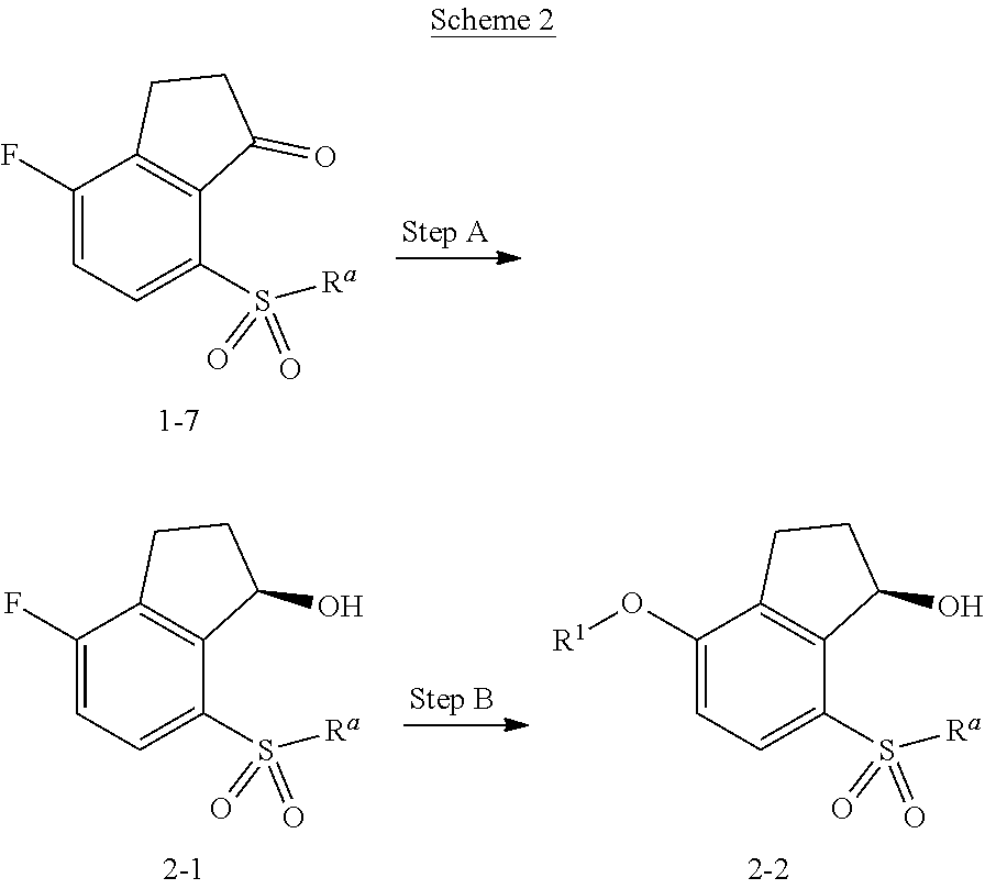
C1(F)=CC=C(S([Ra])(=O)=O)C2=C1CCC2=O.C1(F)=CC=C(S([Ra])(=O)=O)C2=C1CCC2O.C1(O[R1])=CC=C(S([Ra])(=O)=O)C2=C1CCC2O
